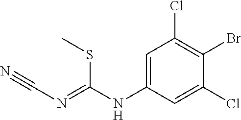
C1=C(NC(SC)=NC#N)C=C(Cl)C(Br)=C1Cl
